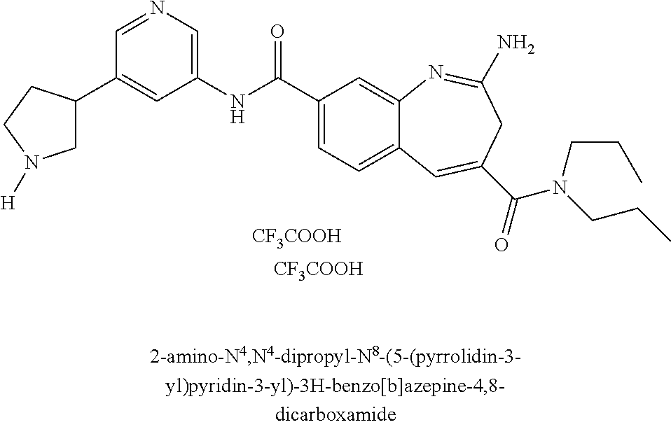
C1(C2CN([H])CC2)=CC(NC(C2=CC=C3C(=C2)N=C(N)CC(C(=O)N(CCC)CCC)=C3)=O)=CN=C1.[CF3COOH].[CF3COOH]
